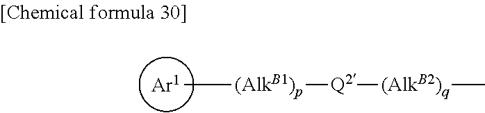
C[(AlkB1)p][Q2][(AlkB2)q]C
